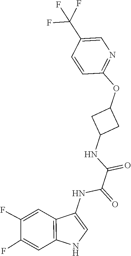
C1(C(F)(F)F)=CN=C(OC2CC(NC(C(NC3=CNC4=C3C=C(F)C(F)=C4)=O)=O)C2)C=C1
